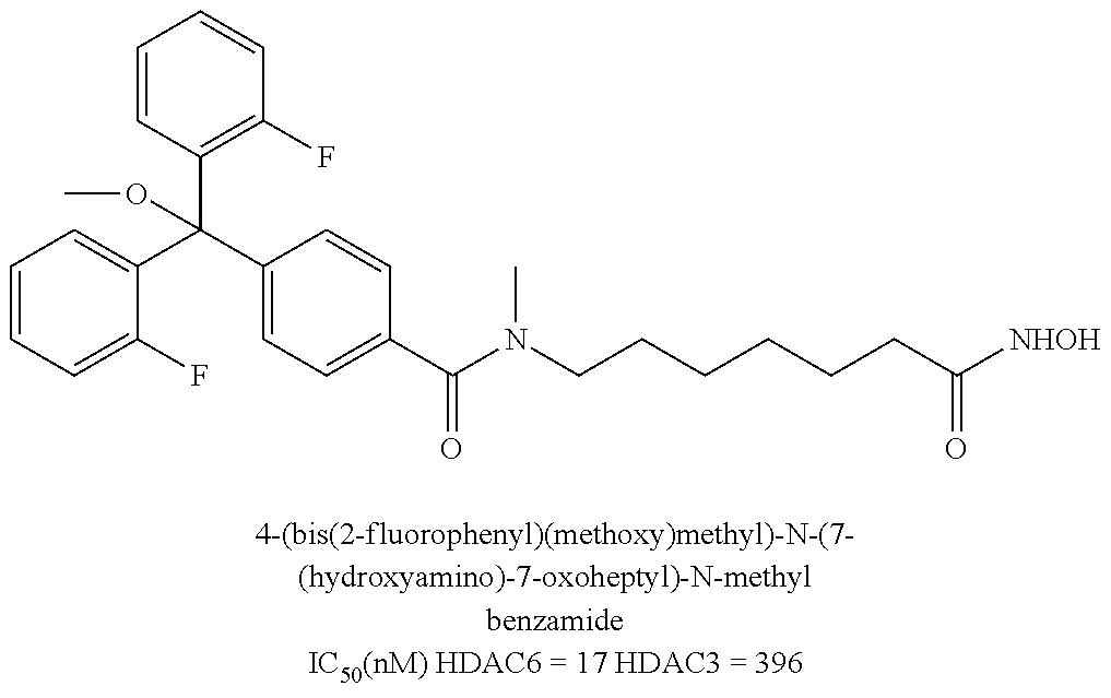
C1=CC=C(F)C(C(C2=CC=C(C(N(CCCCCCC([NHOH])=O)C)=O)C=C2)(C2=C(F)C=CC=C2)OC)=C1
